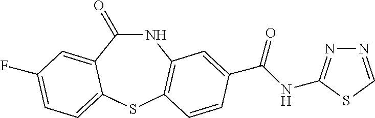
C1(=O)NC2=C(SC3=CC=C(F)C=C13)C=CC(C(NC1=NN=CS1)=O)=C2
